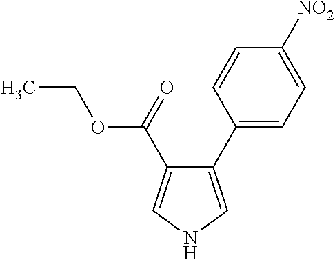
C1(C2=CC=C([NO2])C=C2)=CNC=C1C(OCC)=O
